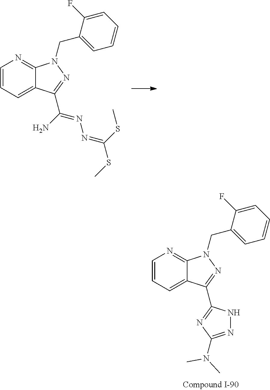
C1=CC=C2C(=N1)N(CC1=CC=CC=C1F)N=C2C(N)=NN=C(SC)SC.C1=CC=C2C(=N1)N(CC1=CC=CC=C1F)N=C2C1=NC(N(C)C)=NN1
